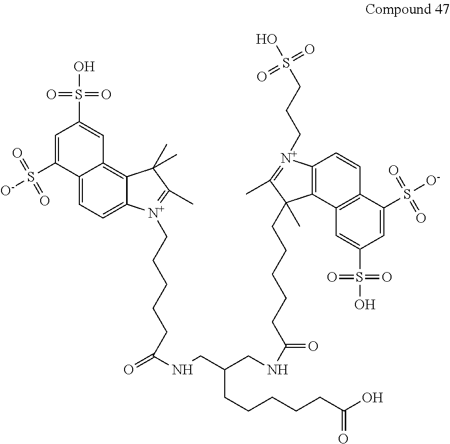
C12=CC=C3C(=C1C=C(S(O)(=O)=O)C=C2S([O-])(=O)=O)C(C)(C)C(C)=[N+]3CCCCCC(NCC(CNC(=O)CCCCCC1(C)C2=C([N+](CCCS(O)(=O)=O)=C1C)C=CC1=C2C=C(S(O)(=O)=O)C=C1S([O-])(=O)=O)CCCCCC(O)=O)=O
